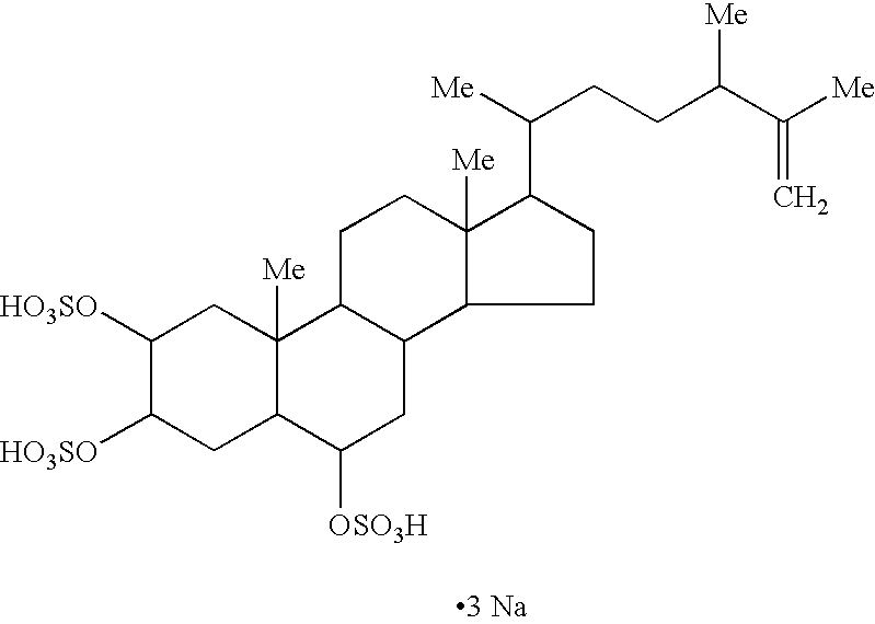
C1([HO3SO])C([HO3SO])CC2C([Me])(C1)C1C(CC2[OSO3H])C2C([Me])(CC1)C(C(CCC(C([Me])=C)[Me])[Me])CC2.[3 Na]
